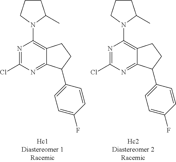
N1=C(Cl)N=C2C(=C1N1C(C)CCC1)CCC2C1=CC=C(F)C=C1.N1=C(Cl)N=C2C(=C1N1C(C)CCC1)CCC2C1=CC=C(F)C=C1
